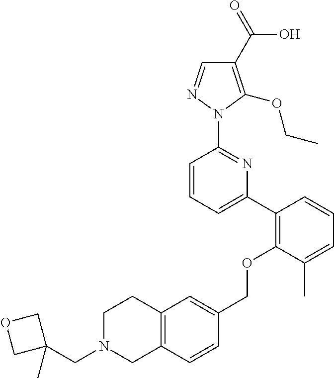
C1(C2=C(OCC3=CC4=C(C=C3)CN(CC3(C)COC3)CC4)C(C)=CC=C2)=CC=CC(N2N=CC(C(=O)O)=C2OCC)=N1
